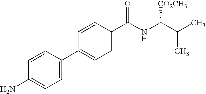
C1=CC(C2=CC=C(C(NC(C(C)C)[CO2CH3])=O)C=C2)=CC=C1N
